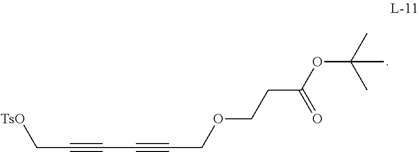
C(C#CC#CCOCCC(=O)OC(C)(C)C)[TsO]
